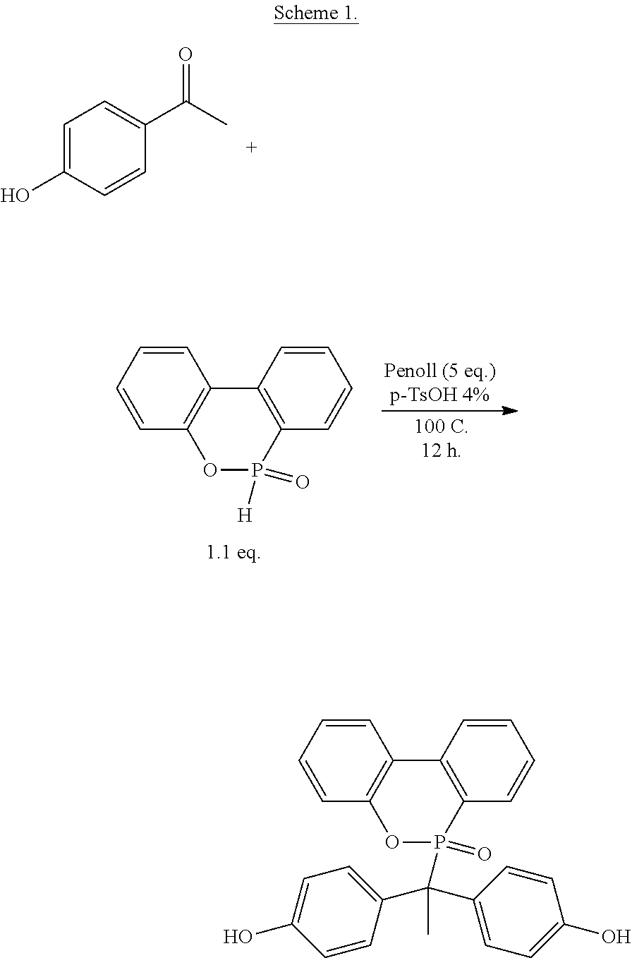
C1=C(O)C=CC(C(C)=O)=C1.C1=CC=CC2=C1C1=C(P(=O)([H])O2)C=CC=C1.C1=CC=CC2=C1C1=C(P(=O)(C(C3=CC=C(O)C=C3)(C3=CC=C(O)C=C3)C)O2)C=CC=C1
